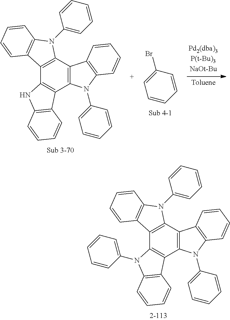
C12=C(C3=C(C4=C1C1=C(N4C4=CC=CC=C4)C=CC=C1)C1=C(N3C3=CC=CC=C3)C=CC=C1)C1=C(N2C2=CC=CC=C2)C=CC=C1.C1=CC=CC(Br)=C1.C12=C(C3=C(C4=C1C1=C(N4C4=CC=CC=C4)C=CC=C1)C1=C(N3)C=CC=C1)C1=C(N2C2=CC=CC=C2)C=CC=C1
